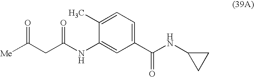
[Me]C(CC(NC1=CC(C(NC2CC2)=O)=CC=C1C)=O)=O
